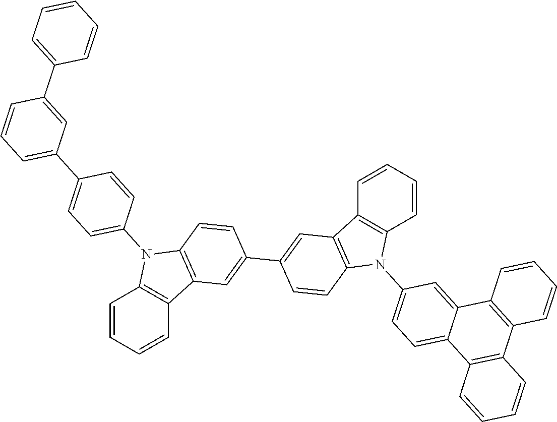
C1=CC=CC2=C1N(C1=CC=C(C3=CC=CC(C4=CC=CC=C4)=C3)C=C1)C1=C2C=C(C2=CC3=C(C=C2)N(C2=CC=C4C(=C2)C2=C(C5=C4C=CC=C5)C=CC=C2)C2=C3C=CC=C2)C=C1
